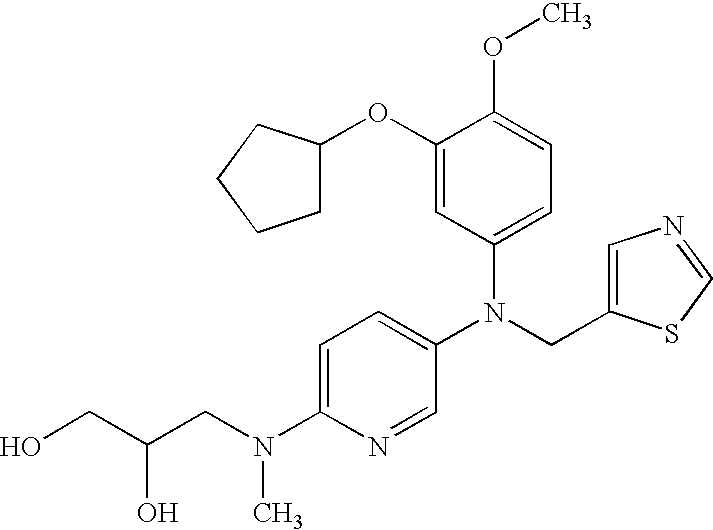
N(CC1=CN=CS1)(C1=CC=C(N(CC(CO)O)C)N=C1)C1=CC=C(OC)C(OC2CCCC2)=C1
